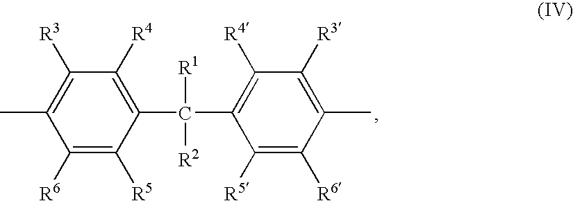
C1([R4])=C(C(C2=C([R4])C([R3])=C(C)C([R6])=C2[R5])([R1])[R2])C([R5])=C([R6])C(C)=C1[R3]
